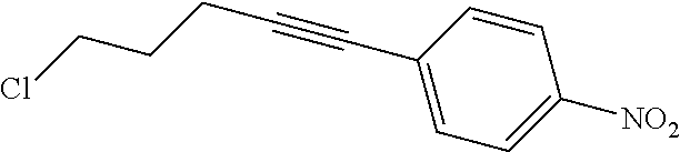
C1=C(C#CCCCCl)C=CC([NO2])=C1
